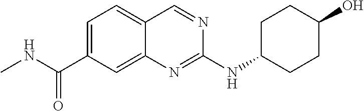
C1=C(C(NC)=O)C=C2C(=C1)C=NC(NC1CCC(O)CC1)=N2
